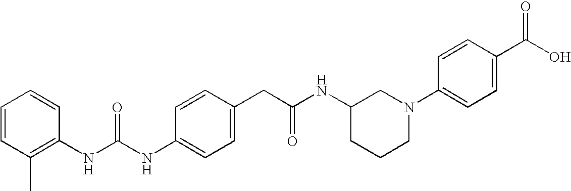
C1=CC(NC(NC2=C(C)C=CC=C2)=O)=CC=C1CC(NC1CCCN(C2=CC=C(C(O)=O)C=C2)C1)=O
